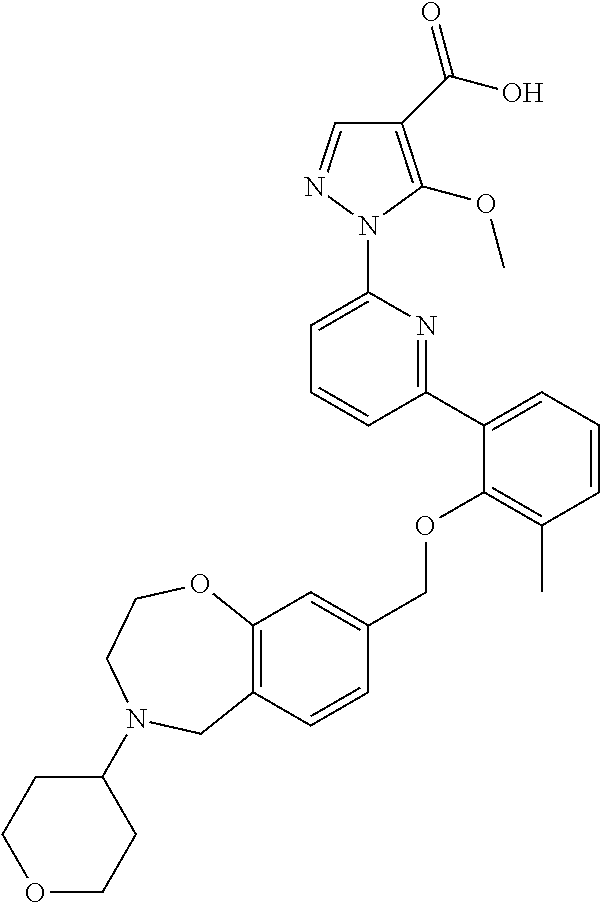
C1(C(O)=O)=C(OC)N(C2=CC=CC(C3=CC=CC(C)=C3OCC3=CC4=C(C=C3)CN(C3CCOCC3)CCO4)=N2)N=C1
